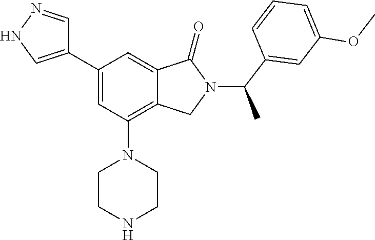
C1=NNC=C1C1=CC(N2CCNCC2)=C2C(=C1)C(=O)N(C(C1=CC(OC)=CC=C1)C)C2
